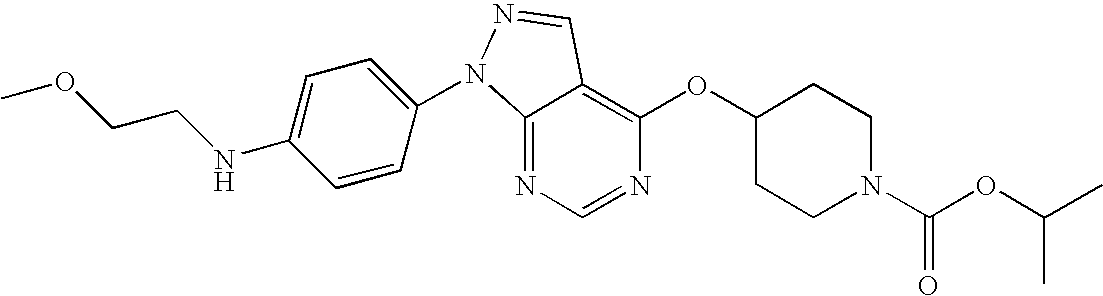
C12=NC=NC(OC3CCN(C(OC(C)C)=O)CC3)=C1C=NN2C1=CC=C(NCCOC)C=C1
